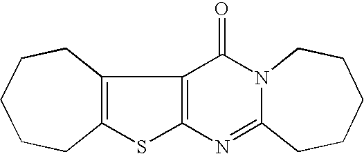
C12=C(C3=C(S1)N=C1N(C3=O)CCCCC1)CCCCC2
